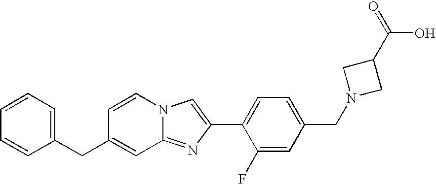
C1=CC=C(CC2=CC3=NC(C4=CC=C(CN5CC(C(=O)O)C5)C=C4F)=CN3C=C2)C=C1
